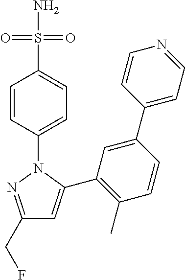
C1(CF)=NN(C2=CC=C(S(N)(=O)=O)C=C2)C(C2=C(C)C=CC(C3=CC=NC=C3)=C2)=C1
